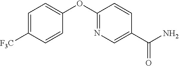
C1=C([F3C])C=CC(OC2=NC=C(C(N)=O)C=C2)=C1
